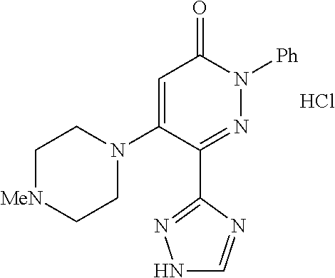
C1(C2=NN([Ph])C(=O)C=C2N2CC[MeN]CC2)=NNC=N1.Cl
